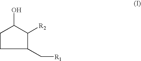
C1(C[R1])C([R2])C(O)CC1
